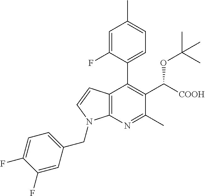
C12=C(N=C(C)C(C([COOH])OC(C)(C)C)=C1C1=CC=C(C)C=C1F)N(CC1=CC=C(F)C(F)=C1)C=C2
